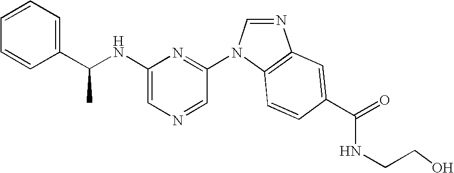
C1(NC(C2=CC=CC=C2)C)=CN=CC(N2C=NC3=C2C=CC(C(=O)NCCO)=C3)=N1
